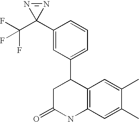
C1(C2(C(F)(F)F)N=N2)=CC(C2CC(=O)NC3=C2C=C(C)C(C)=C3)=CC=C1
